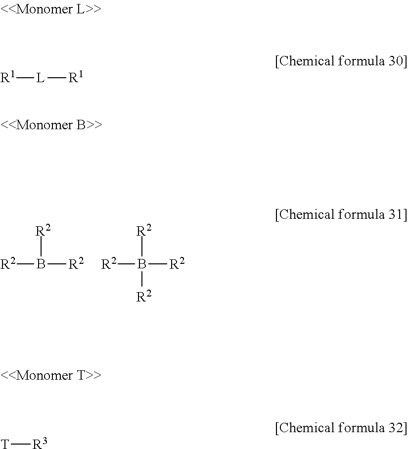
[R2]B([R2])[R2].[R2]B([R2])([R2])[R2].[R1][L][R1].[T][R3]
